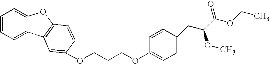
C1(OCCCOC2=CC3=C(OC4=CC=CC=C43)C=C2)=CC=C(CC(C(OCC)=O)OC)C=C1
